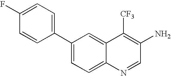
C1(C2=CC=C(F)C=C2)=CC=C2C(=C1)C([CF3])=C(N)C=N2
